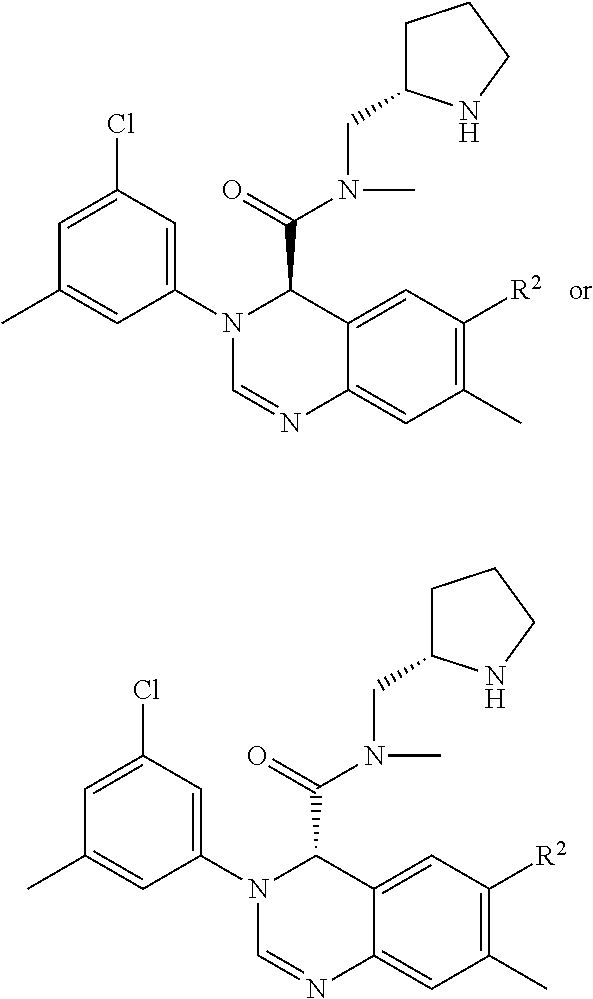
C1(C)=C([R2])C=C2C(=C1)N=CN(C1=CC(Cl)=CC(C)=C1)C2C(=O)N(C)CC1CCCN1.C1(C)=C([R2])C=C2C(=C1)N=CN(C1=CC(Cl)=CC(C)=C1)C2C(=O)N(C)CC1CCCN1
